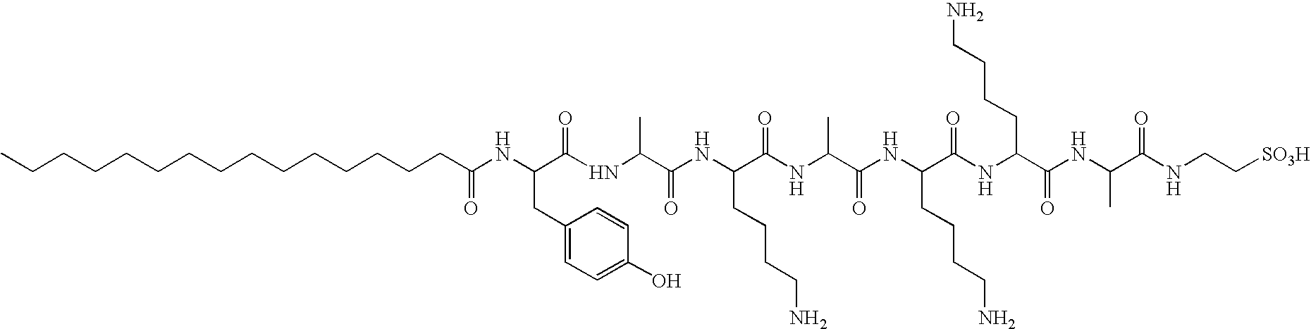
C(CCCCCCCCC(NC(C(NC(C(NC(C(NC(C(NC(C(NC(C(NC(C(NCC[SO3H])=O)C)=O)CCCCN)=O)CCCCN)=O)C)=O)CCCCN)=O)C)=O)CC1=CC=C(O)C=C1)=O)CCCCCC
